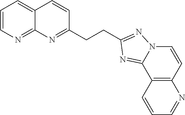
C1=CN=C2C(=C1)C=CC(CCC1=NN3C=CC4=C(C=CC=N4)C3=N1)=N2
